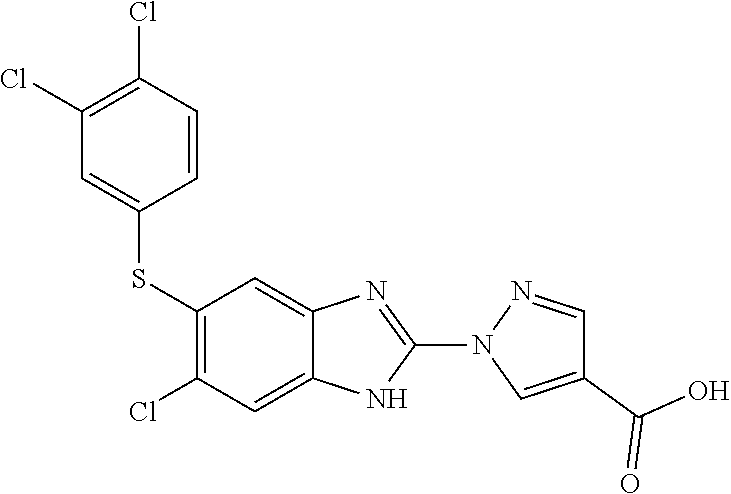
S(C1=C(Cl)C=C2C(=C1)N=C(N1C=C(C(O)=O)C=N1)N2)C1=CC(Cl)=C(Cl)C=C1
